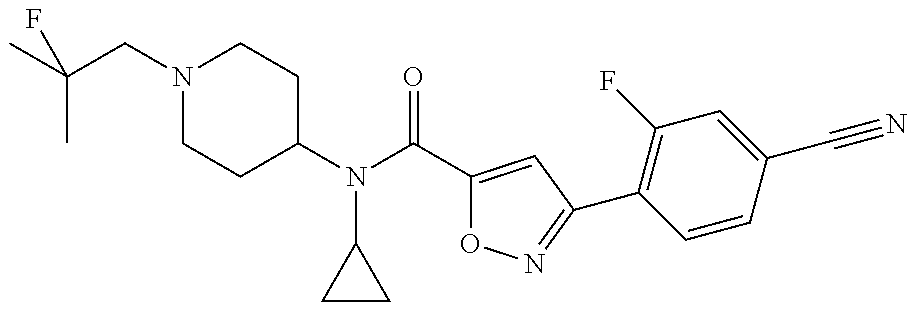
CC(CN1CCC(N(C(C2=CC(C3=C(F)C=C(C#N)C=C3)=NO2)=O)C2CC2)CC1)(C)F
